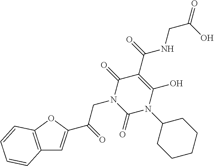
C12=C(OC(C(CN3C(=O)N(C4CCCCC4)C(O)=C(C(NCC(O)=O)=O)C3=O)=O)=C1)C=CC=C2
